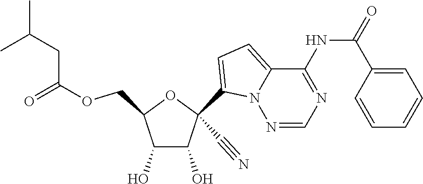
O(CC1C(O)C(O)C(C#N)(C2=CC=C3N2N=CN=C3NC(=O)C2=CC=CC=C2)O1)C(=O)CC(C)C
